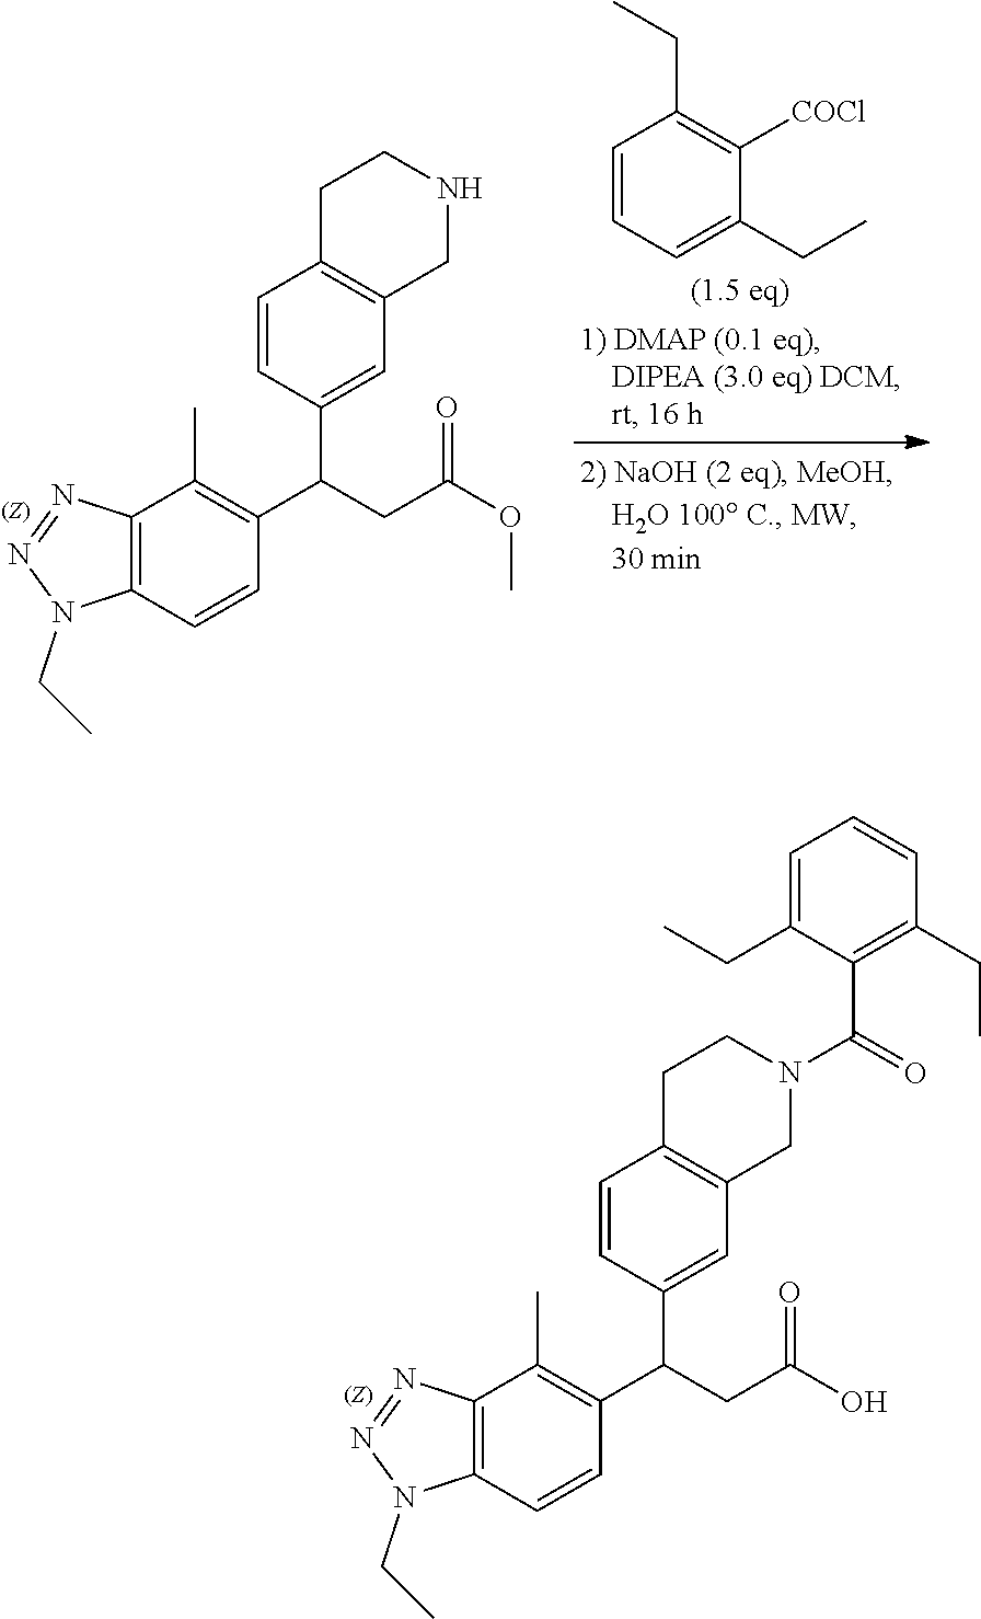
N1(CC)N=NC2=C1C=CC(C(C1=CC3=C(C=C1)CCNC3)CC(=O)OC)=C2C.C1=CC=C(CC)C([COCl])=C1CC.N1(CC)N=NC2=C1C=CC(C(C1=CC3=C(C=C1)CCN(C(=O)C1=C(CC)C=CC=C1CC)C3)CC(=O)O)=C2C
